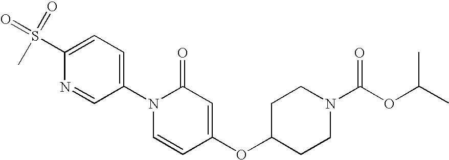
C1(S(=O)(=O)C)=CC=C(N2C=CC(OC3CCN(C(OC(C)C)=O)CC3)=CC2=O)C=N1
